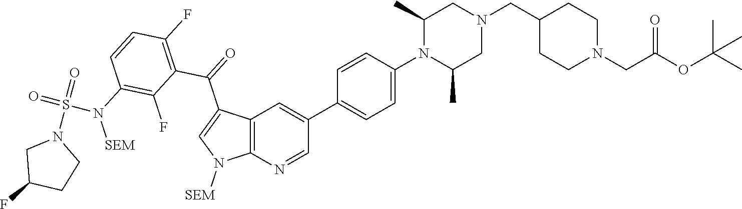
C1=CC(N2C(C)CN(CC3CCN(CC(OC(C)(C)C)=O)CC3)CC2C)=CC=C1C1=CC2=C(N=C1)N([SEM])C=C2C(=O)C1=C(F)C=CC(N([SEM])S(=O)(=O)N2CC(F)CC2)=C1F
